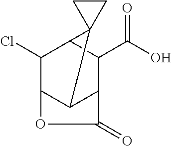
C1(Cl)C2C3C(C(C(=O)O)C1C31CC1)C(=O)O2
